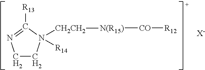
[CO]([R12])[N(R15)][CH2CH2]N1([R14])CCN=C1[R13].[X-]
